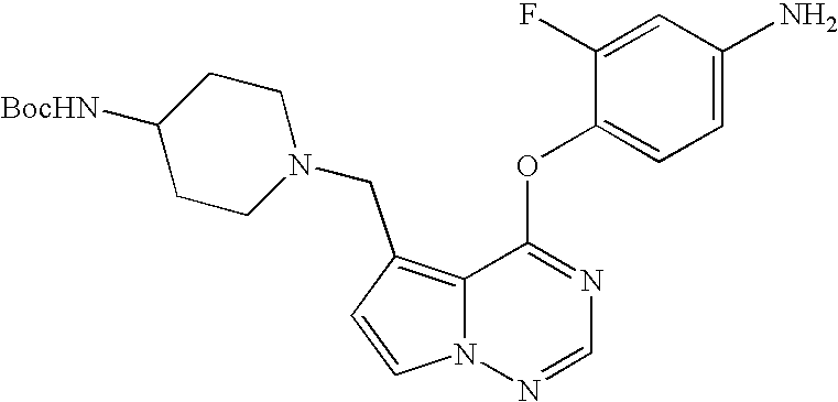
C1=CN2C(=C1CN1CCC([BocHN])CC1)C(OC1=CC=C(N)C=C1F)=NC=N2
